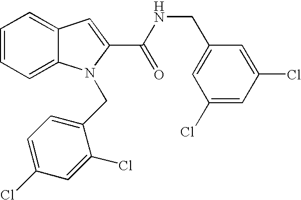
C1=C2C(=CC=C1)N(CC1=CC=C(Cl)C=C1Cl)C(C(=O)NCC1=CC(Cl)=CC(Cl)=C1)=C2
